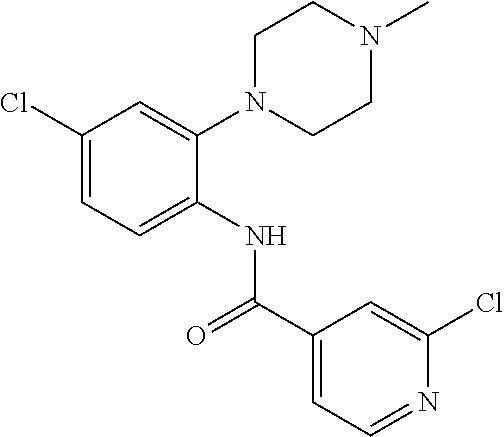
C1=C(N2CCN(C)CC2)C(NC(C2=CC=NC(Cl)=C2)=O)=CC=C1Cl
